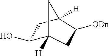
C1(O)C2([H])CC([OBn])C([H])(C1)C2
